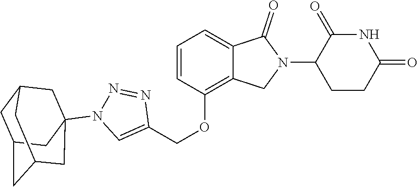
C1(OCC2=CN(C34CC5CC(CC(C3)C5)C4)N=N2)=C2C(=CC=C1)C(=O)N(C1CCC(=O)NC1=O)C2
